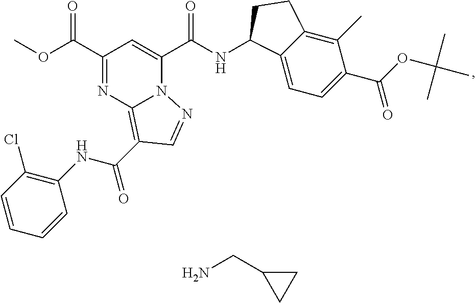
C1(C(OC)=O)=NC2=C(C(NC3=C(Cl)C=CC=C3)=O)C=NN2C(C(NC2C3=CC=C(C(OC(C)(C)C)=O)C(C)=C3CC2)=O)=C1.C1(CN)CC1
